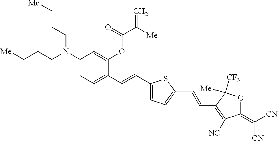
C1(N(CCC[Me])CCC[Me])=CC=C(C=CC2=CC=C(C=CC3=C([NC])C(=C([CN])[CN])OC3([Me])[CF3])S2)C(OC(C(=C)[Me])=O)=C1
